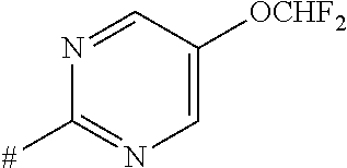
N1=CC([OCHF2])=CN=C1[#]
